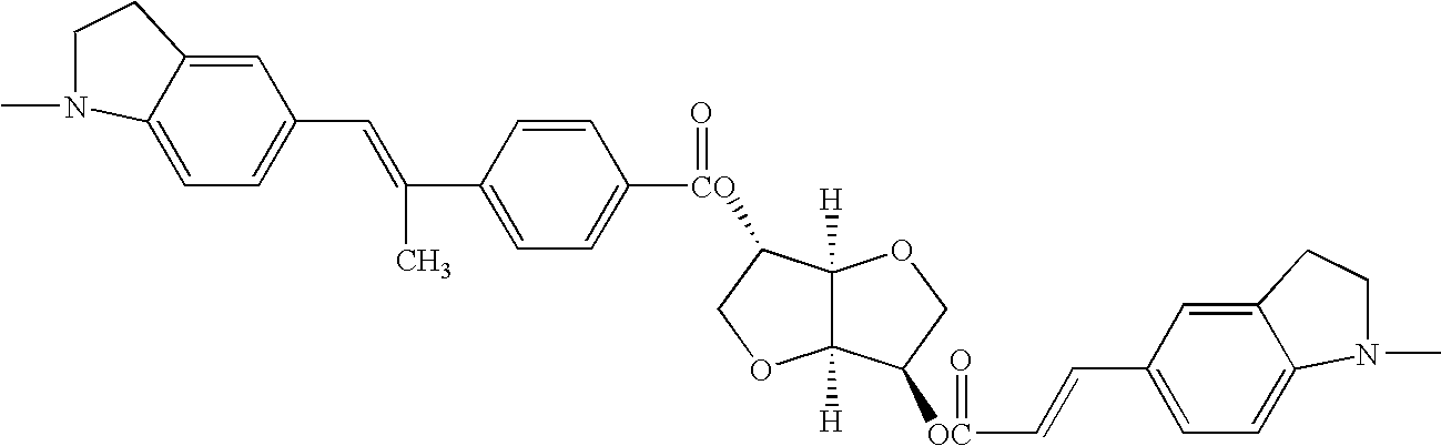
[CO](C1C2([H])C([H])(OC1)C([OC](C=CC1=CC=C3C(=C1)CCN3C)=O)CO2)(C1=CC=C(C(=CC2=CC=C3C(=C2)CCN3C)C)C=C1)=O
